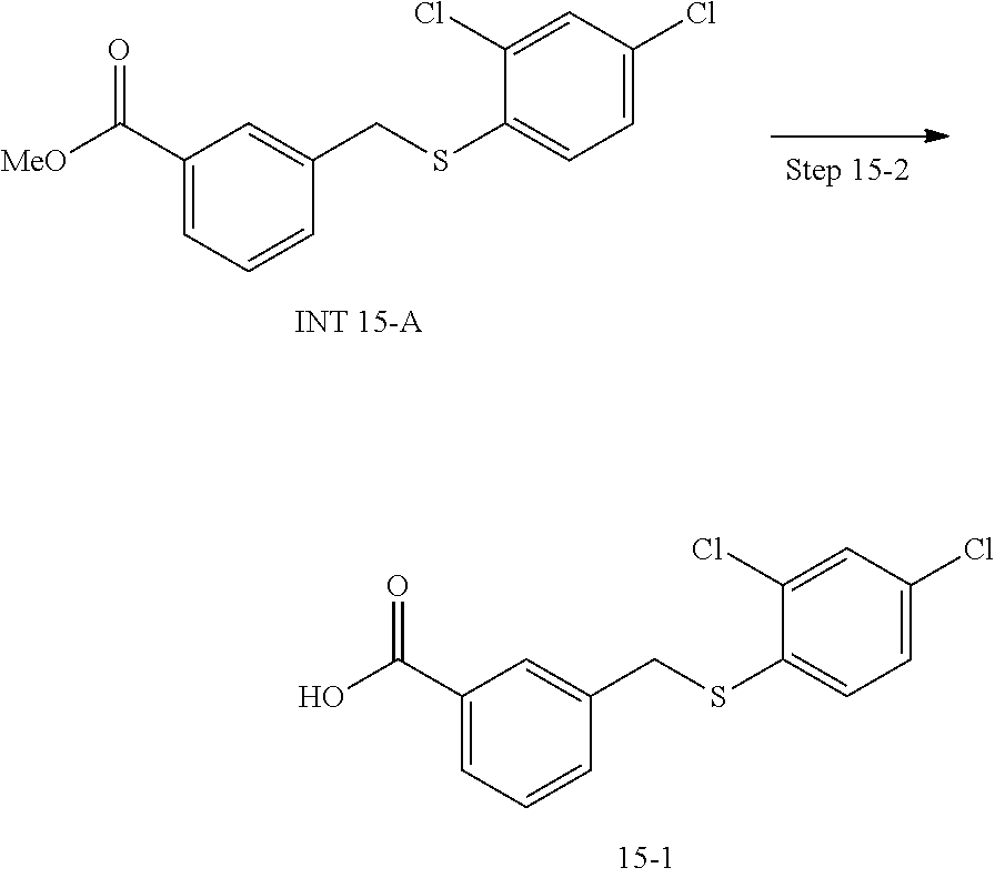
C1(SCC2=CC(C(O)=O)=CC=C2)=CC=C(Cl)C=C1Cl.C1(SCC2=CC(C([MeO])=O)=CC=C2)=CC=C(Cl)C=C1Cl
